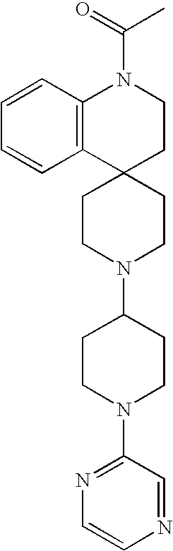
C1=CC2=C(C=C1)C1(CCN2C(=O)C)CCN(C2CCN(C3=NC=CN=C3)CC2)CC1
